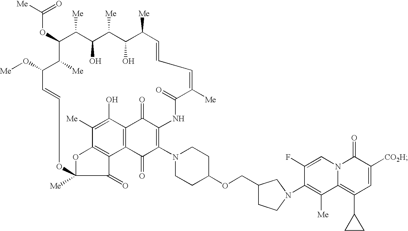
C(OC1C([Me])C(O)C([Me])C(O)C([Me])C=CC=C([Me])C(=O)NC2=C(N3CCC(OCC4CCN(C5=C([Me])C6=C(C7CC7)C=C([CO2H])C(=O)N6C=C5F)C4)CC3)C(=O)C3=C(C2=O)C(O)=C([Me])C2=C3C(=O)C([Me])(O2)OC=CC(O[Me])C1[Me])([Me])=O
